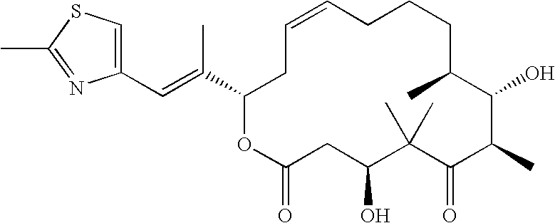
C1(C=C(C2CC=CCCCC(C)C(O)C(C)C(=O)C(C)(C)C(O)CC(=O)O2)C)=CSC(C)=N1
